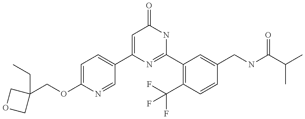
C1(C2=CC=C(OCC3(CC)COC3)N=C2)=CC(=O)NC(C2=C(C(F)(F)F)C=CC(CNC(C(C)C)=O)=C2)=N1
